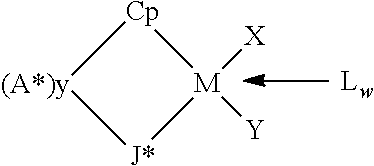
[M]1([X])([Y])[Cp][(A*)y][J*]1
